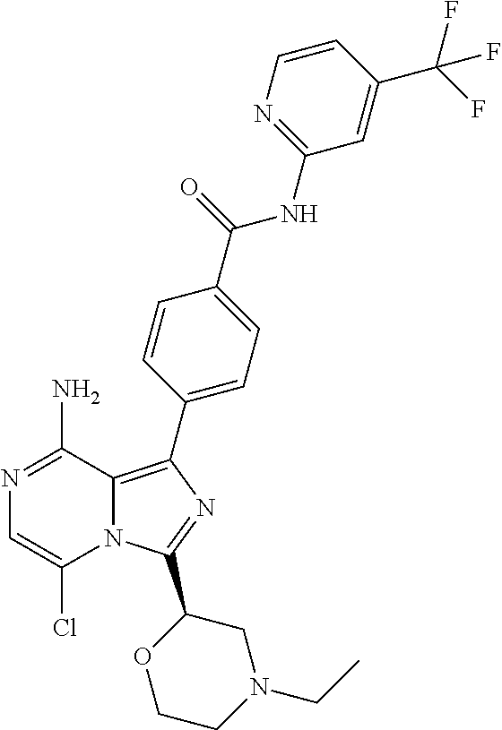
N1=C(N)C2=C(C3=CC=C(C(=O)NC4=NC=CC(C(F)(F)F)=C4)C=C3)N=C(C3OCCN(CC)C3)N2C(Cl)=C1
